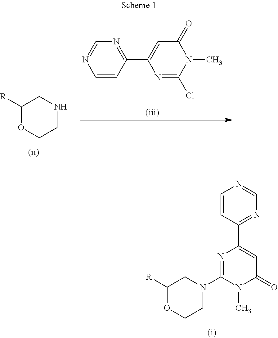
C1([R])OCCN(C2=NC(C3=NC=NC=C3)=CC(=O)N2C)C1.C1([R])OCCNC1.C1=CC(C2=CC(=O)N(C)C(Cl)=N2)=NC=N1
